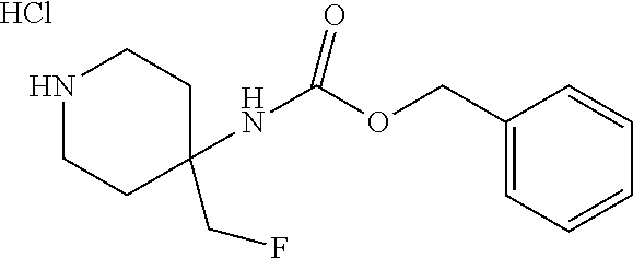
N1CCC(NC(OCC2=CC=CC=C2)=O)(CF)CC1.Cl
